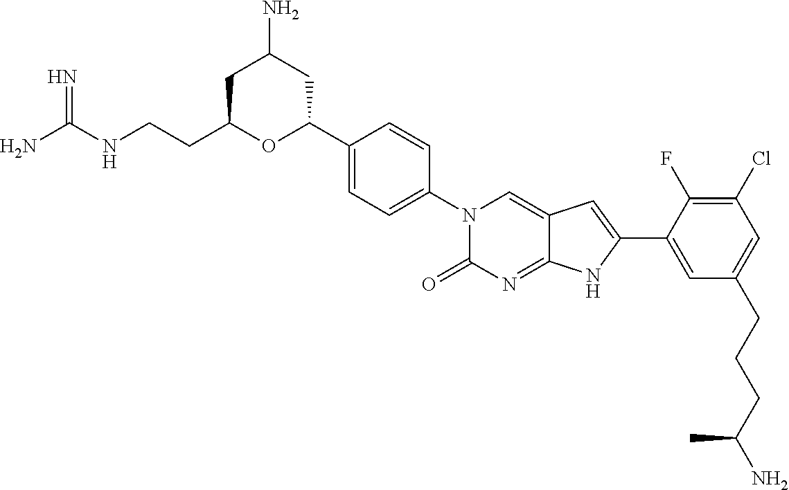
NC(NCCC1OC(C2=CC=C(N3C(=O)N=C4C(=C3)C=C(C3=CC(CCCC(N)C)=CC(Cl)=C3F)N4)C=C2)CC(N)C1)=N
